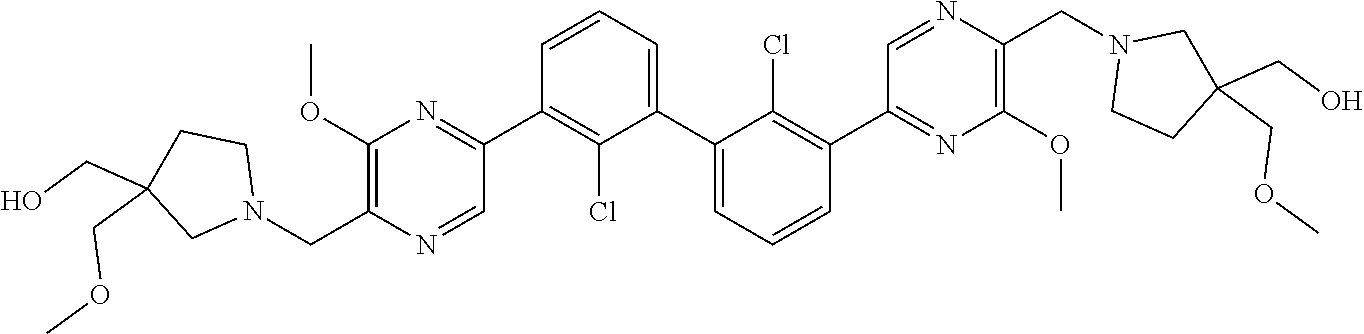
C1(OC)=C(CN2CCC(CO)(COC)C2)N=CC(C2=C(Cl)C(C3=CC=CC(C4=NC(OC)=C(CN5CCC(CO)(COC)C5)N=C4)=C3Cl)=CC=C2)=N1
